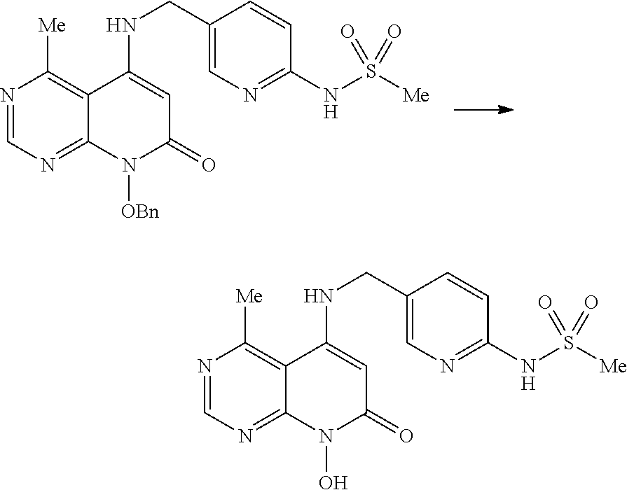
N1=CN=C2C(=C1[Me])C(NCC1=CN=C(NS([Me])(=O)=O)C=C1)=CC(=O)N2[OBn].N1=CN=C2C(=C1[Me])C(NCC1=CN=C(NS([Me])(=O)=O)C=C1)=CC(=O)N2O
